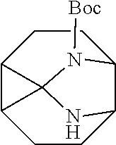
C1CC2C3CCC4C1C4(N3[Boc])N2
